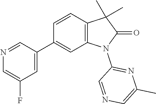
C1=NC=C(F)C=C1C1=CC2=C(C=C1)C(C)(C)C(=O)N2C1=NC(C)=CN=C1
